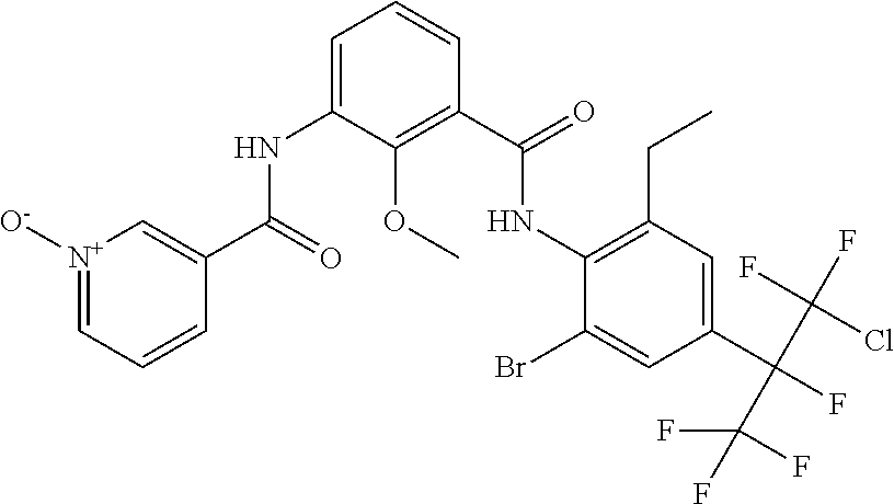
[N+]1([O-])=CC=CC(C(NC2=CC=CC(C(NC3=C(CC)C=C(C(F)(C(F)(Cl)F)C(F)(F)F)C=C3Br)=O)=C2OC)=O)=C1
